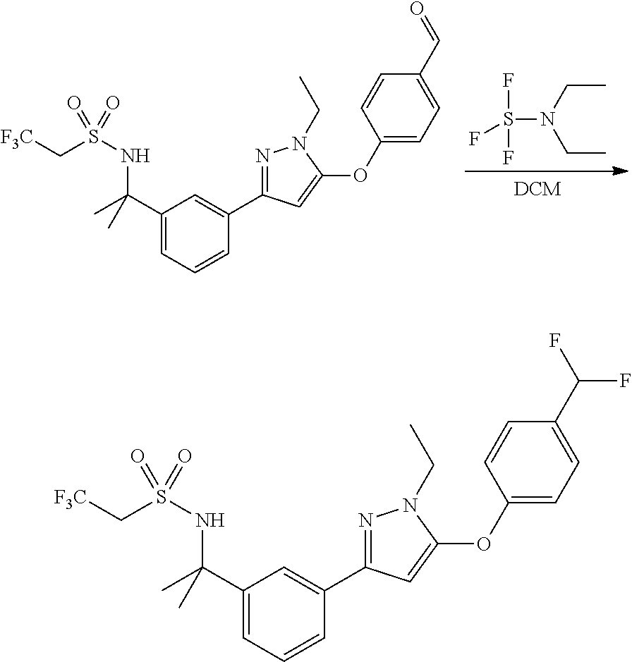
CCN(CC)S(F)(F)F.C1(C(C)(NS(C[F3C])(=O)=O)C)=CC=CC(C2=NN(CC)C(OC3=CC=C(C=O)C=C3)=C2)=C1.C1(C(C)(NS(C[F3C])(=O)=O)C)=CC=CC(C2=NN(CC)C(OC3=CC=C(C(F)F)C=C3)=C2)=C1
